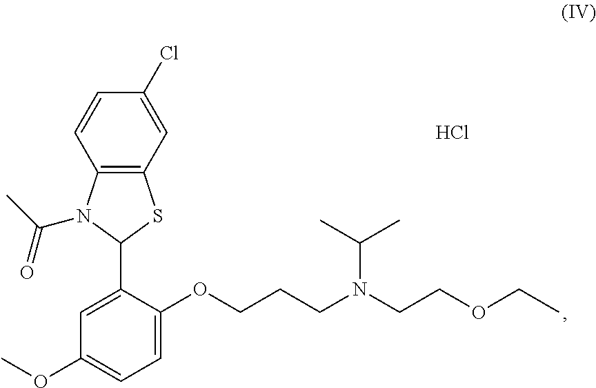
C12=C(C=C(Cl)C=C1)SC(C1=CC(OC)=CC=C1OCCCN(CCOCC)C(C)C)N2C(C)=O.Cl
